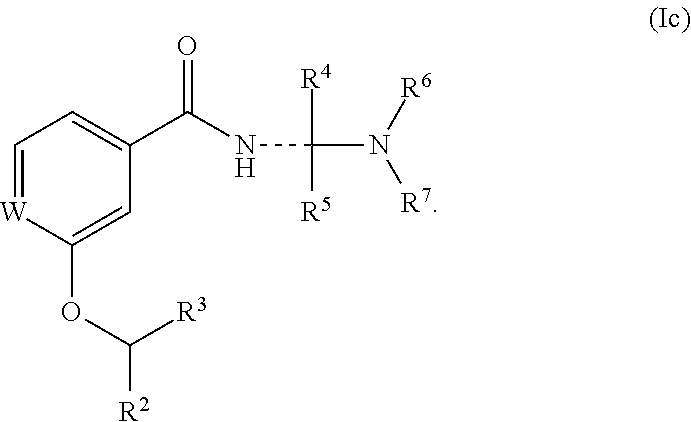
[W]1=CC=C(C(NC(N([R6])[R7])([R4])[R5])=O)C=C1OC([R2])[R3]
